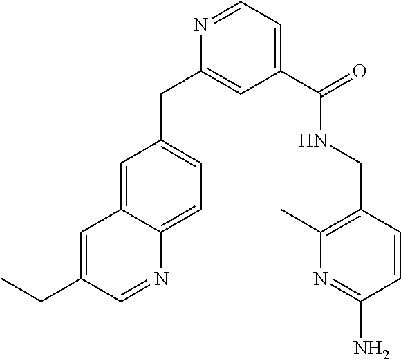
C1(C(=O)NCC2=C(C)N=C(N)C=C2)=CC=NC(CC2=CC=C3C(=C2)C=C(CC)C=N3)=C1
